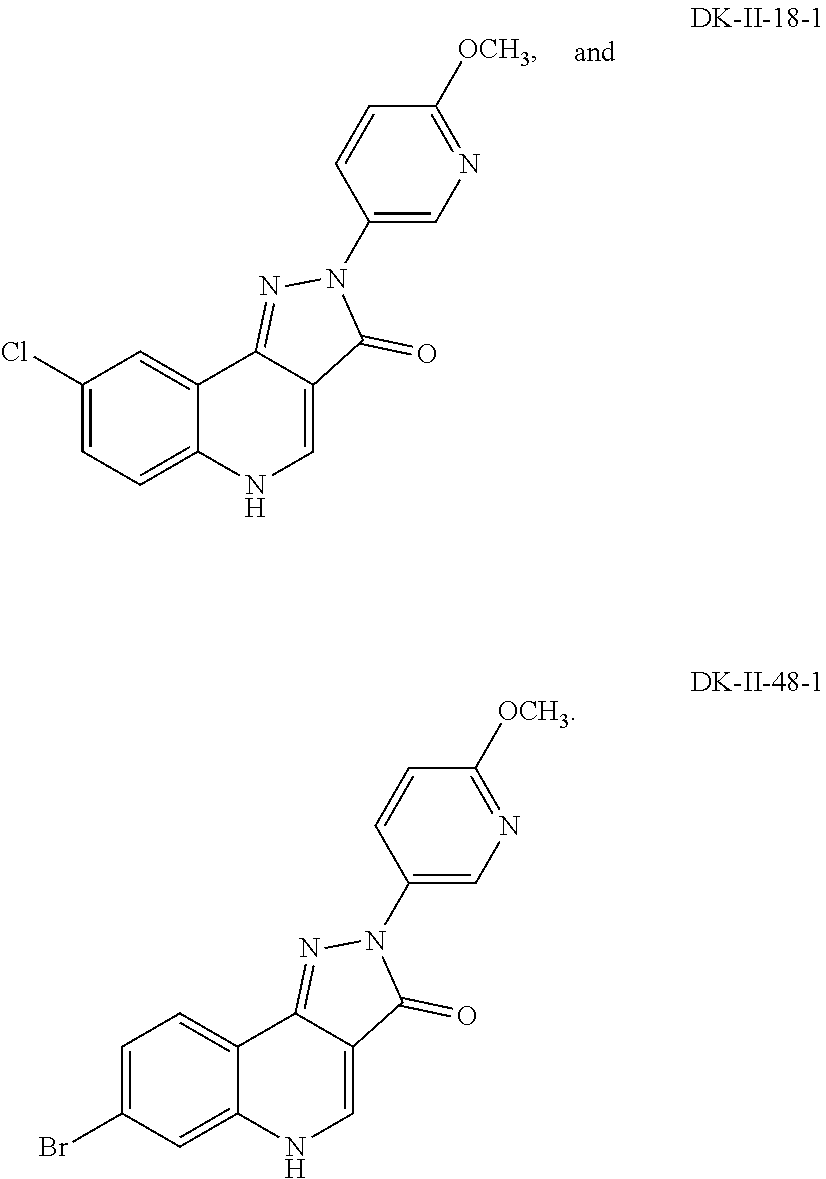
C1(N2C(=O)C3=CNC4=CC=C(Cl)C=C4C3=N2)=CN=C([OCH3])C=C1.C1(N2C(=O)C3=CNC4=CC(Br)=CC=C4C3=N2)=CN=C([OCH3])C=C1
